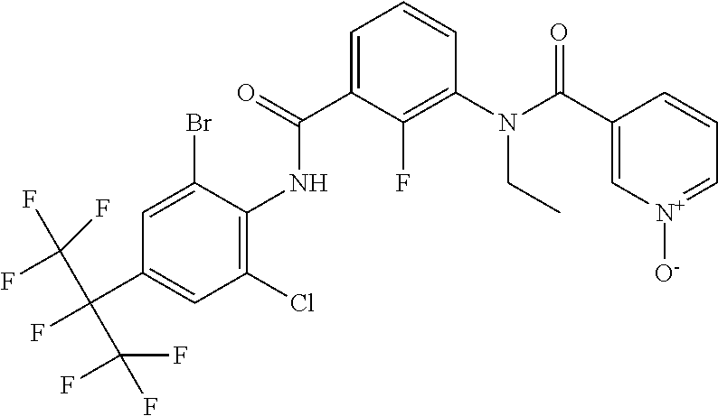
C1=C(C(F)(C(F)(F)F)C(F)(F)F)C=C(Br)C(NC(C2=CC=CC(N(C(C3=C[N+]([O-])=CC=C3)=O)CC)=C2F)=O)=C1Cl
